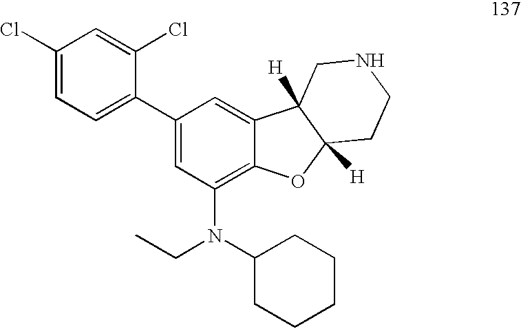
C1(Cl)=CC=C(C2=CC(N(C3CCCCC3)CC)=C3C(=C2)C2([H])C([H])(O3)CCNC2)C(Cl)=C1
